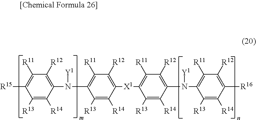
C1([R13])=C([R14])C(N([Y1])C2=C([R11])C([R12])=C([X1]C3=C([R11])C([R12])=C(N([Y1])C4=C([R11])C([R12])=C([R16])C([R14])=C4[R13])C([R14])=C3[R13])C([R14])=C2[R13])=C([R12])C([R11])=C1[R15]
